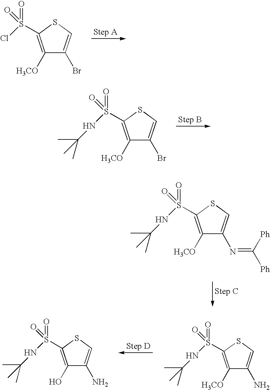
C1([H3CO])=C(S(Cl)(=O)=O)SC=C1Br.C1([H3CO])=C(S(NC(C)(C)C)(=O)=O)SC=C1Br.C1([H3CO])=C(S(NC(C)(C)C)(=O)=O)SC=C1N=C([Ph])[Ph].C1([H3CO])=C(S(NC(C)(C)C)(=O)=O)SC=C1N.C1(O)=C(S(NC(C)(C)C)(=O)=O)SC=C1N
